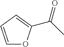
C1=CC=C(C(C)=O)O1
